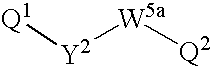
[Q1][Y2][W5a][Q2]
